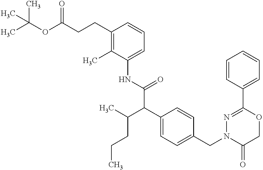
N(C(C(C1=CC=C(CN2C(=O)COC(C3=CC=CC=C3)=N2)C=C1)C(CCC)C)=O)C1=CC=CC(CCC(OC(C)(C)C)=O)=C1C
